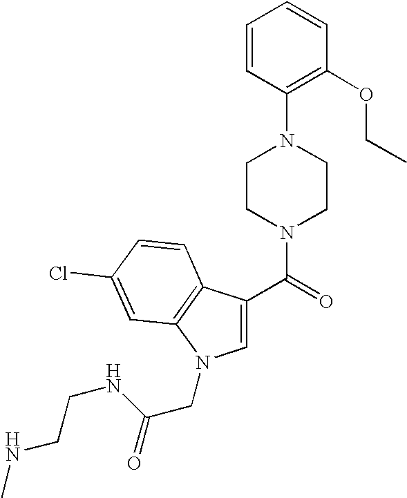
C(=O)(N1CCN(C2=C(OCC)C=CC=C2)CC1)C1=CN(CC(=O)NCCNC)C2=C1C=CC(Cl)=C2
